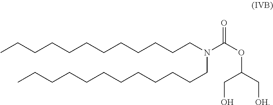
CCCCCCCCCCCCN(CCCCCCCCCCCC)C(=O)OC(C[OH])CO
